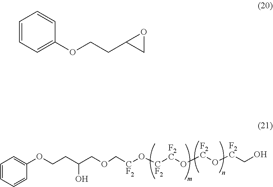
C1=CC=CC(OCCC(COC[CF2]O[CF2][F2C]O[F2C]O[F2C]CO)O)=C1.C1=CC=C(OCCC2CO2)C=C1
